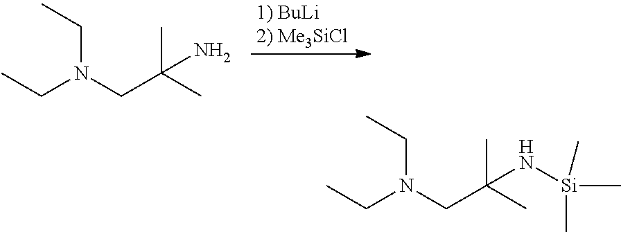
C(N(CC(C)(C)N)CC)C.C(N(CC(C)(C)N[Si](C)(C)C)CC)C
